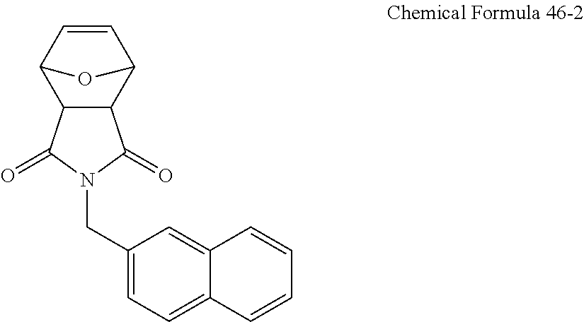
C12C(C3C=CC1O3)C(=O)N(CC1=CC=C3C(=C1)C=CC=C3)C2=O
